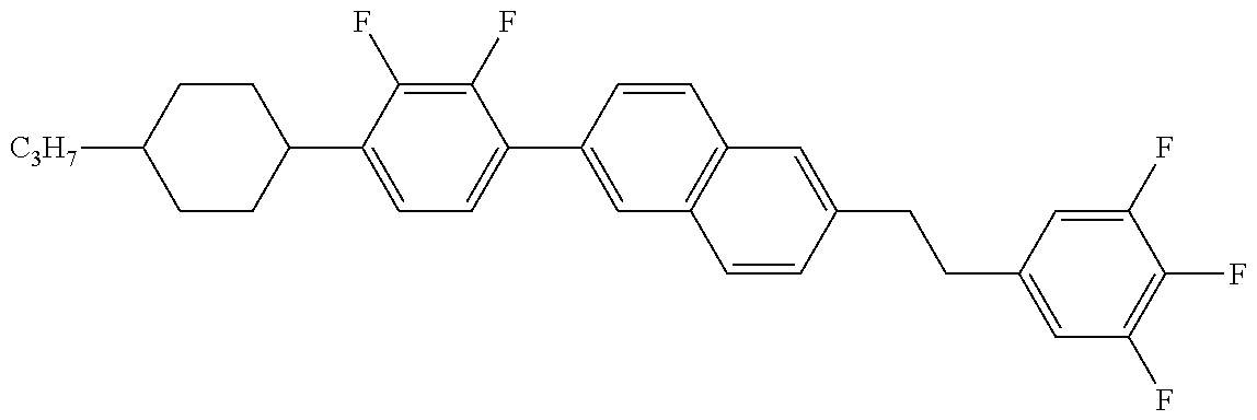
C1CC(C2=CC=C(C3=CC4=C(C=C3)C=C(CCC3=CC(F)=C(F)C(F)=C3)C=C4)C(F)=C2F)CCC1[C3H7]
